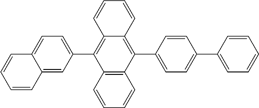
C12=CC(C3=C4C(=C(C5=CC=C(C6=CC=CC=C6)C=C5)C5=C3C=CC=C5)C=CC=C4)=CC=C1C=CC=C2
